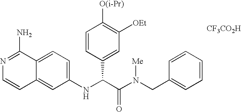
C12=CC(NC(C3=CC([OEt])=C([O(i-Pr)])C=C3)C(N(CC3=CC=CC=C3)[Me])=O)=CC=C1C(N)=NC=C2.[CF3CO2H]
